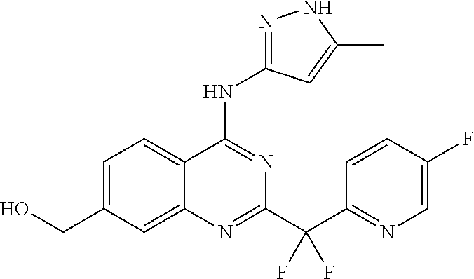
C12=CC=C(CO)C=C1N=C(C(C1=NC=C(F)C=C1)(F)F)N=C2NC1=NNC(C)=C1
